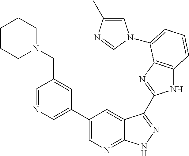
C1(C2=CN=CC(CN3CCCCC3)=C2)=CN=C2C(=C1)C(C1=NC3=C(N1)C=CC=C3N1C=C(C)N=C1)=NN2
